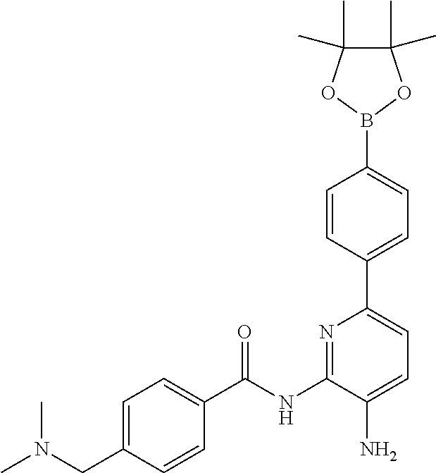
C1=C(CN(C)C)C=CC(C(NC2=NC(C3=CC=C(B4OC(C)(C)C(C)(C)O4)C=C3)=CC=C2N)=O)=C1
